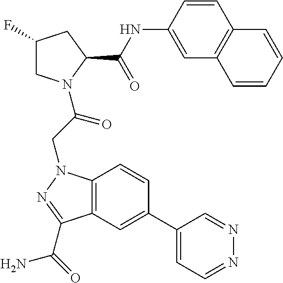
C1(C2=CC3=C(C=C2)N(CC(=O)N2CC(F)CC2C(NC2=CC4=C(C=C2)C=CC=C4)=O)N=C3C(=O)N)=CC=NN=C1
